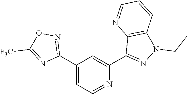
N1=CC=C(C2=NOC([F3C])=N2)C=C1C1=NN(CC)C2=C1N=CC=C2
